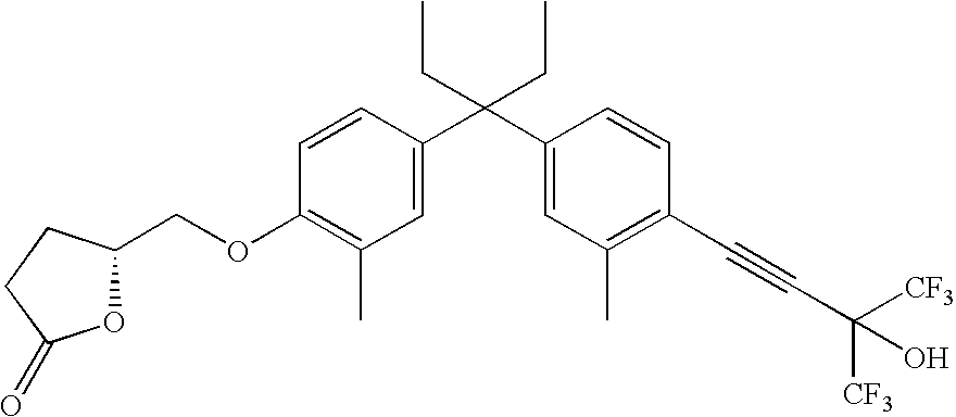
C1=CC(C(C2=CC(C)=C(C#CC(O)([CF3])[CF3])C=C2)(CC)CC)=CC(C)=C1OCC1OC(=O)CC1
